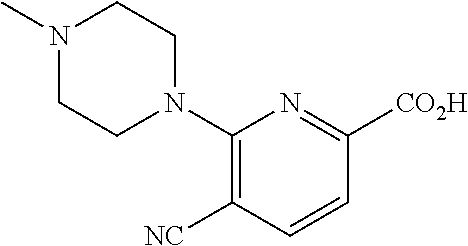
N1(C2=C([NC])C=CC([CO2H])=N2)CCN(C)CC1
